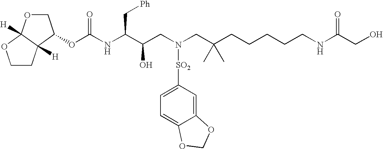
C1CC2([H])C([H])(O1)OCC2OC(NC(C(CN(CC(CCCCCNC(CO)=O)(C)C)[SO2]C1=CC=C2C(=C1)OCO2)O)C[Ph])=O
